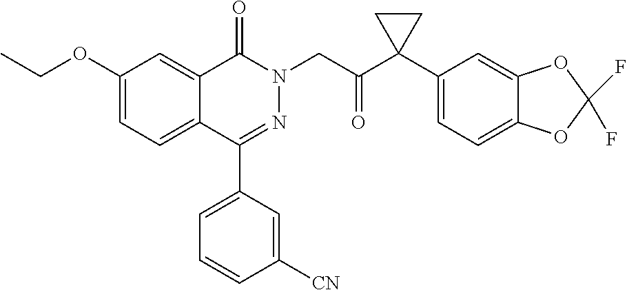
C1(OCC)=CC=C2C(=C1)C(=O)N(CC(=O)C1(C3=CC=C4C(=C3)OC(F)(F)O4)CC1)N=C2C1=CC=CC([CN])=C1
